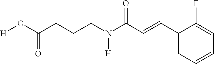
C1(C=CC(N(CCCC(O[H])=O)[H])=O)=CC=CC=C1F
